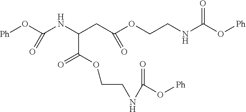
[Ph]OC(NC(CC(OCCNC(O[Ph])=O)=O)C(OCCNC(=O)O[Ph])=O)=O
